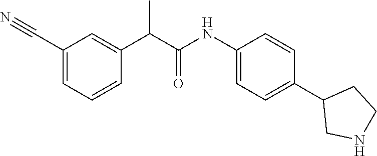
C(C1=CC(C#N)=CC=C1)(C(NC1=CC=C(C2CNCC2)C=C1)=O)C
